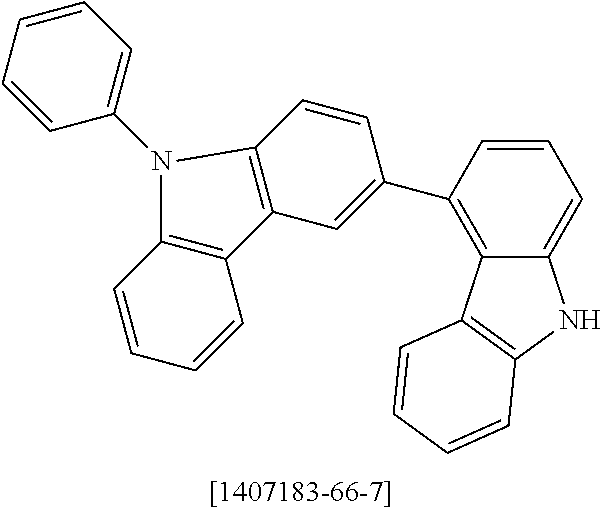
C1(C2=CC3=C(C=C2)N(C2=CC=CC=C2)C2=C3C=CC=C2)=C2C(=CC=C1)NC1=C2C=CC=C1
